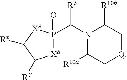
C1([R10a])C[Q]CC([R10b])N1C([R6])P1(=O)[XB]C([RY])C([Rx])[XA]1
